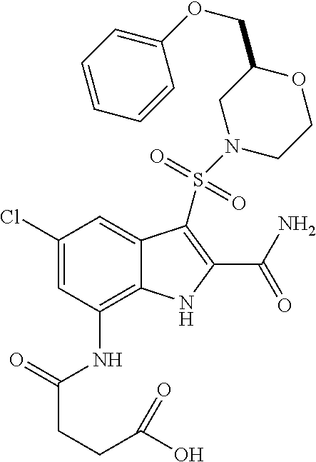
C1(Cl)=CC(NC(CCC(O)=O)=O)=C2C(=C1)C(S(N1CCOC(COC3=CC=CC=C3)C1)(=O)=O)=C(C(N)=O)N2
